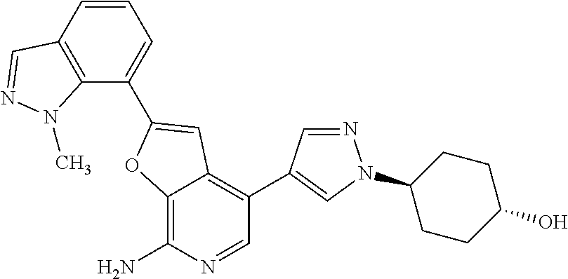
C12=C(N)N=CC(C3=CN(C4CCC(O)CC4)N=C3)=C1C=C(C1=CC=CC3=C1N(C)N=C3)O2
